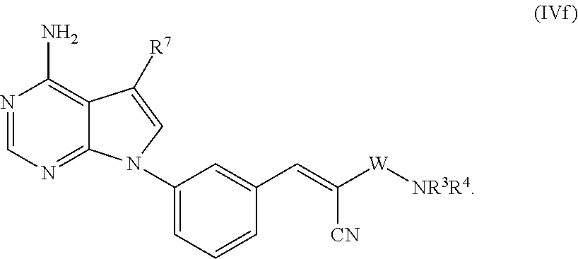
N1=CN=C2C(=C1N)C([R7])=CN2C1=CC=CC(C=C([CN])[W][NR3R4])=C1
